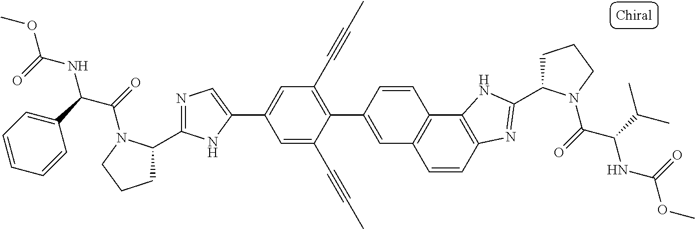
C1=CC2=C(C3=C1C=C(C1=C(C#CC)C=C(C4=CN=C(C5CCCN5C(=O)C(C5=CC=CC=C5)NC(OC)=O)N4)C=C1C#CC)C=C3)NC(C1CCCN1C(=O)C(C(C)C)NC(OC)=O)=N2
